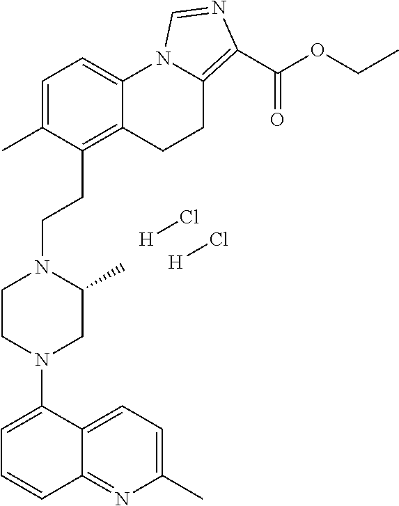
C12=NC(C)=CC=C1C(N1CC(C)N(CCC3=C4C(=CC=C3C)N3C(=C(C(OCC)=O)N=C3)CC4)CC1)=CC=C2.[H]Cl.[H]Cl
